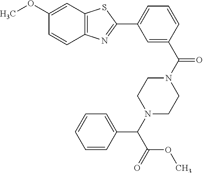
C1=C(C(N2CCN(C(C3=CC=CC=C3)C(=O)OC)CC2)=O)C=CC=C1C1=NC2=C(S1)C=C(OC)C=C2
